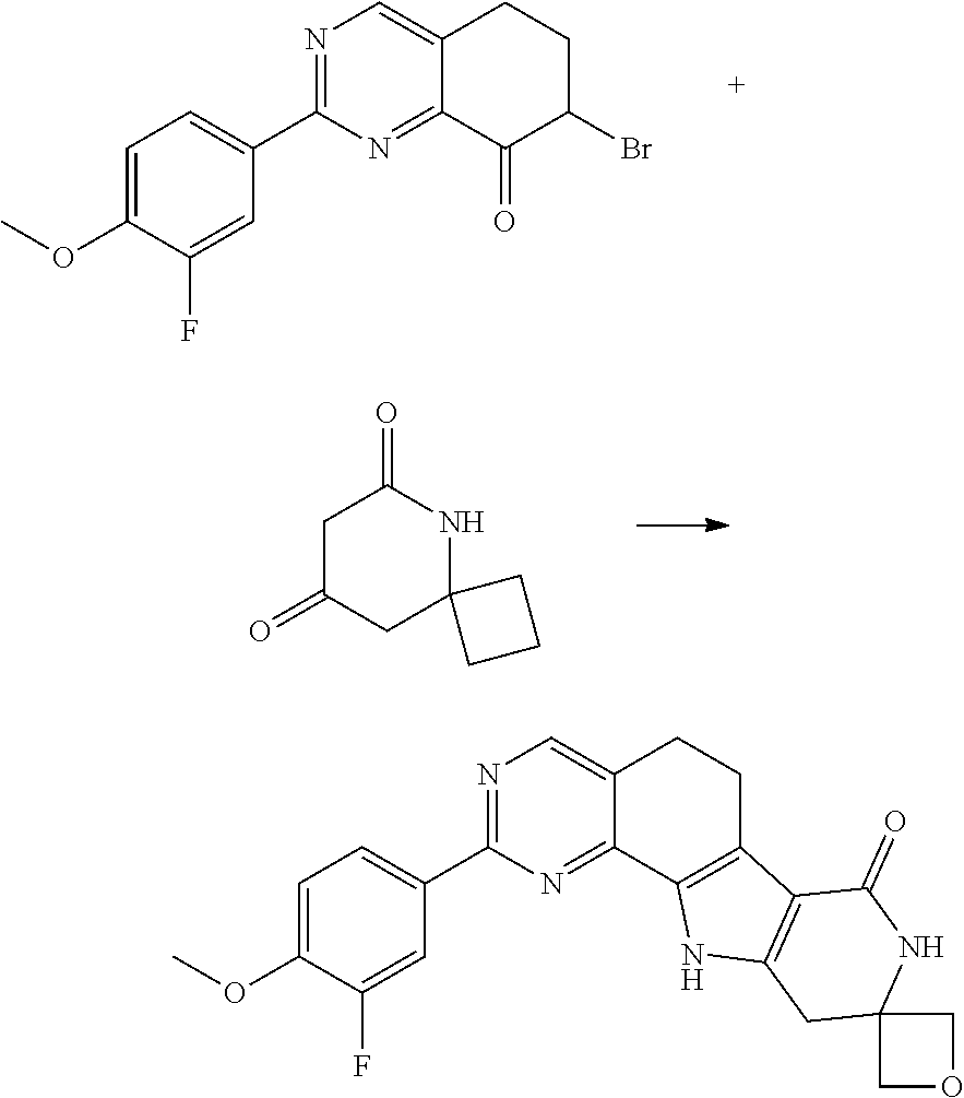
N1=C(C2=CC=C(OC)C(F)=C2)N=C2C(=C1)CCC(Br)C2=O.C1C(=O)CC2(NC1=O)CCC2.N1=C(C2=CC=C(OC)C(F)=C2)N=C2C(=C1)CCC1=C2NC2=C1C(=O)NC1(C2)COC1
